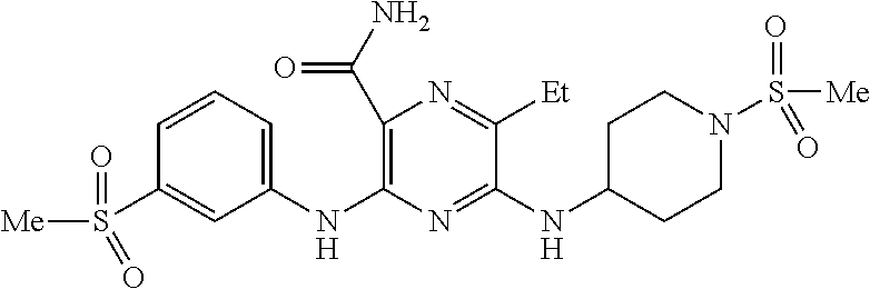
N(C1=NC(NC2=CC=CC(S(=O)(=O)[Me])=C2)=C(C(N)=O)N=C1[Et])C1CCN(S([Me])(=O)=O)CC1
